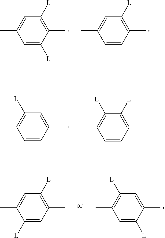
C1(C)=C([L])C=C(C)C=C1[L].C1(C)=C([L])C=C(C)C=C1.C1(C)=CC([L])=C(C)C=C1.C1(C)=C([L])C([L])=C(C)C=C1.C1(C)=C([L])C=C(C)C([L])=C1.C1(C)=C([L])C=C(C)C([L])=C1
